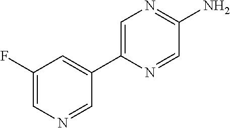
NC1=NC=C(C2=CC(F)=CN=C2)N=C1
